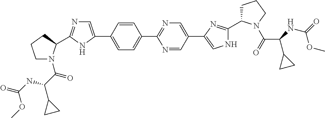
C1=CC(C2=CN=C(C3N(C(C(C4CC4)NC(=O)OC)=O)CCC3)N2)=CC=C1C1=NC=C(C2=CNC(C3CCCN3C(=O)C(C3CC3)NC(OC)=O)=N2)C=N1
